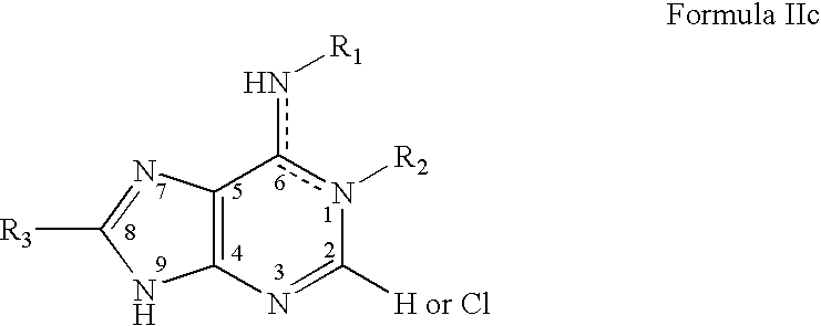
C12=C(N=C([H or Cl])n([R2])c1n[R1])NC([R3])=N2
